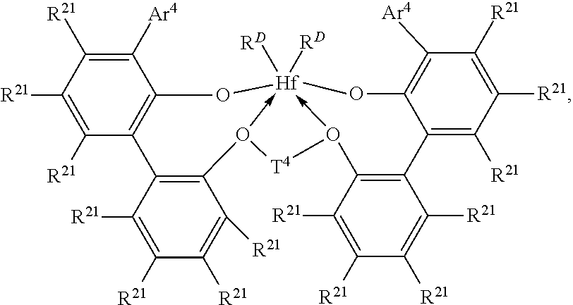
C1([R21])=C([Ar4])C2=C(C([R21])=C1[R21])C1=C(C([R21])=C([R21])C([R21])=C1[R21])O1->[Hf]3([RD])([RD])(-O(C4=C(C5=C([R21])C([R21])=C([R21])C([Ar4])=C5O3)C([R21])=C([R21])C([R21])=C4[R21])[T4]1)O2
